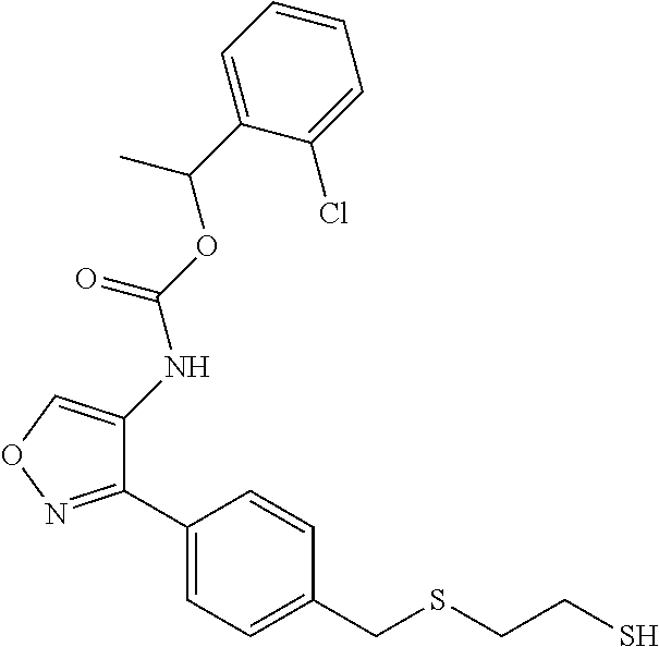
C1=CC=C(C(C)OC(NC2=CON=C2C2=CC=C(CSCCS)C=C2)=O)C(Cl)=C1
